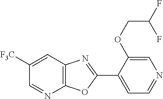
C12=C(OC(C3=CC=NC=C3OCC(F)F)=N1)N=CC([F3C])=C2
